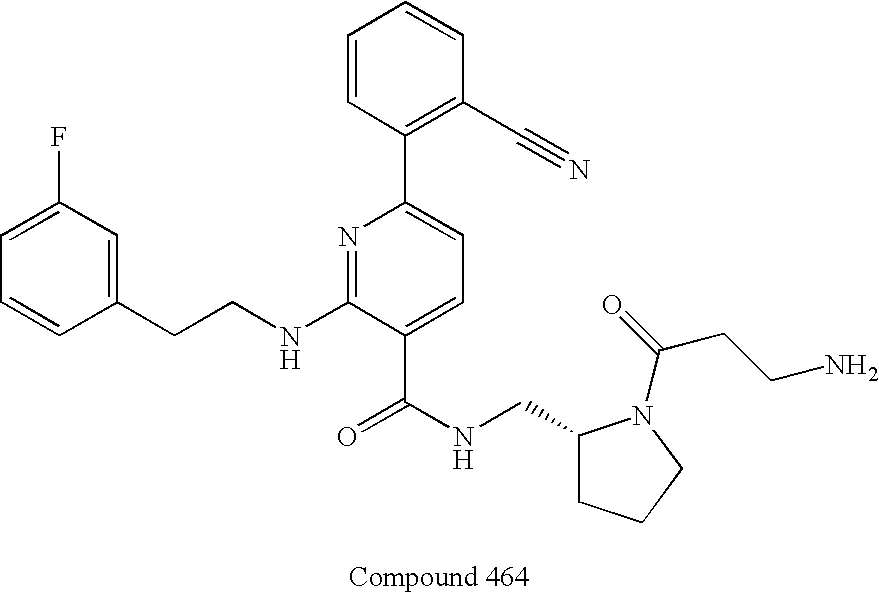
C1=CC(CCNC2=NC(C3=C(C#N)C=CC=C3)=CC=C2C(NCC2CCCN2C(=O)CCN)=O)=CC(F)=C1
